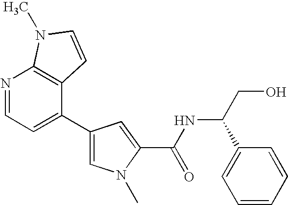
N1=CC=C(C2=CN(C)C(C(NC(CO)C3=CC=CC=C3)=O)=C2)C2=C1N(C)C=C2
